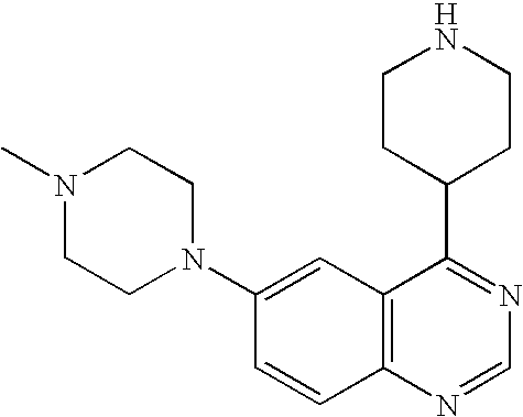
C12=C(N=CN=C1C1CCNCC1)C=CC(N1CCN(C)CC1)=C2
